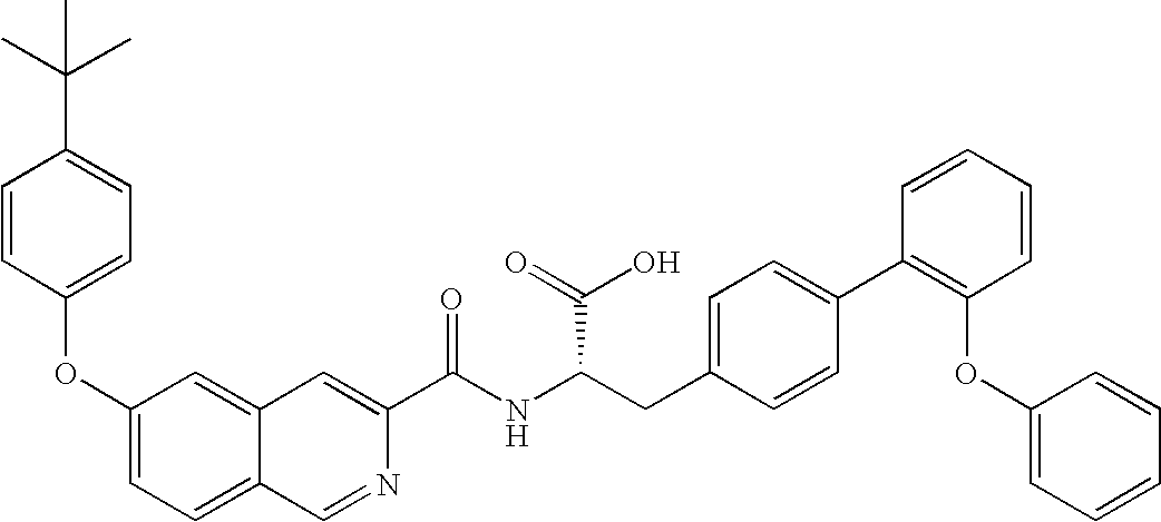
O(C1=CC=C2C(=C1)C=C(C(NC(CC1=CC=C(C3=C(OC4=CC=CC=C4)C=CC=C3)C=C1)C(O)=O)=O)N=C2)C1=CC=C(C(C)(C)C)C=C1
